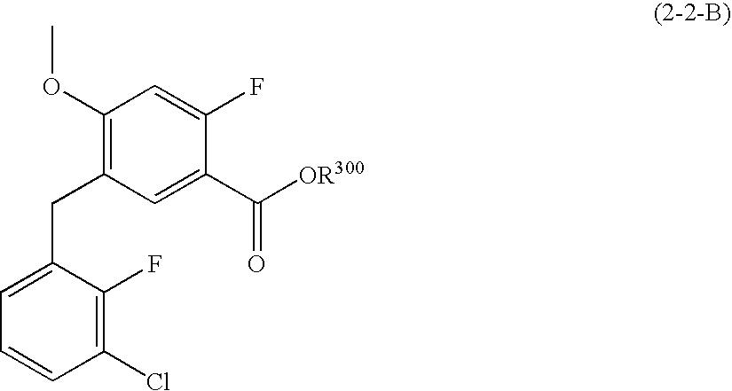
C1(OC)=C(CC2=CC=CC(Cl)=C2F)C=C(C([OR300])=O)C(F)=C1
